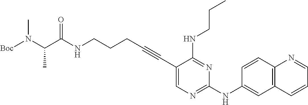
C(NCCCC#CC1=CN=C(NC2=CC3=C(C=C2)N=CC=C3)N=C1NCCC)(=O)C(N([Boc])C)C
